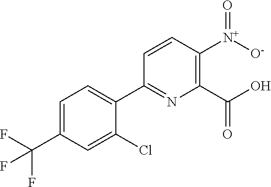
[O-][N+](=O)C1=C(C(O)=O)N=C(C2=CC=C(C(F)(F)F)C=C2Cl)C=C1
